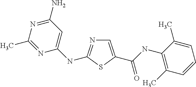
C1=C(C(NC2=C(C)C=CC=C2C)=O)SC(NC2=CC(N)=NC(C)=N2)=N1
